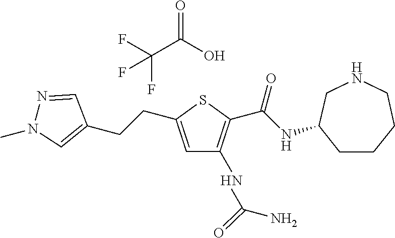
O=C(O)C(F)(F)F.C1=C(CCC2=CN(C)N=C2)SC(C(NC2CCCCNC2)=O)=C1NC(N)=O
